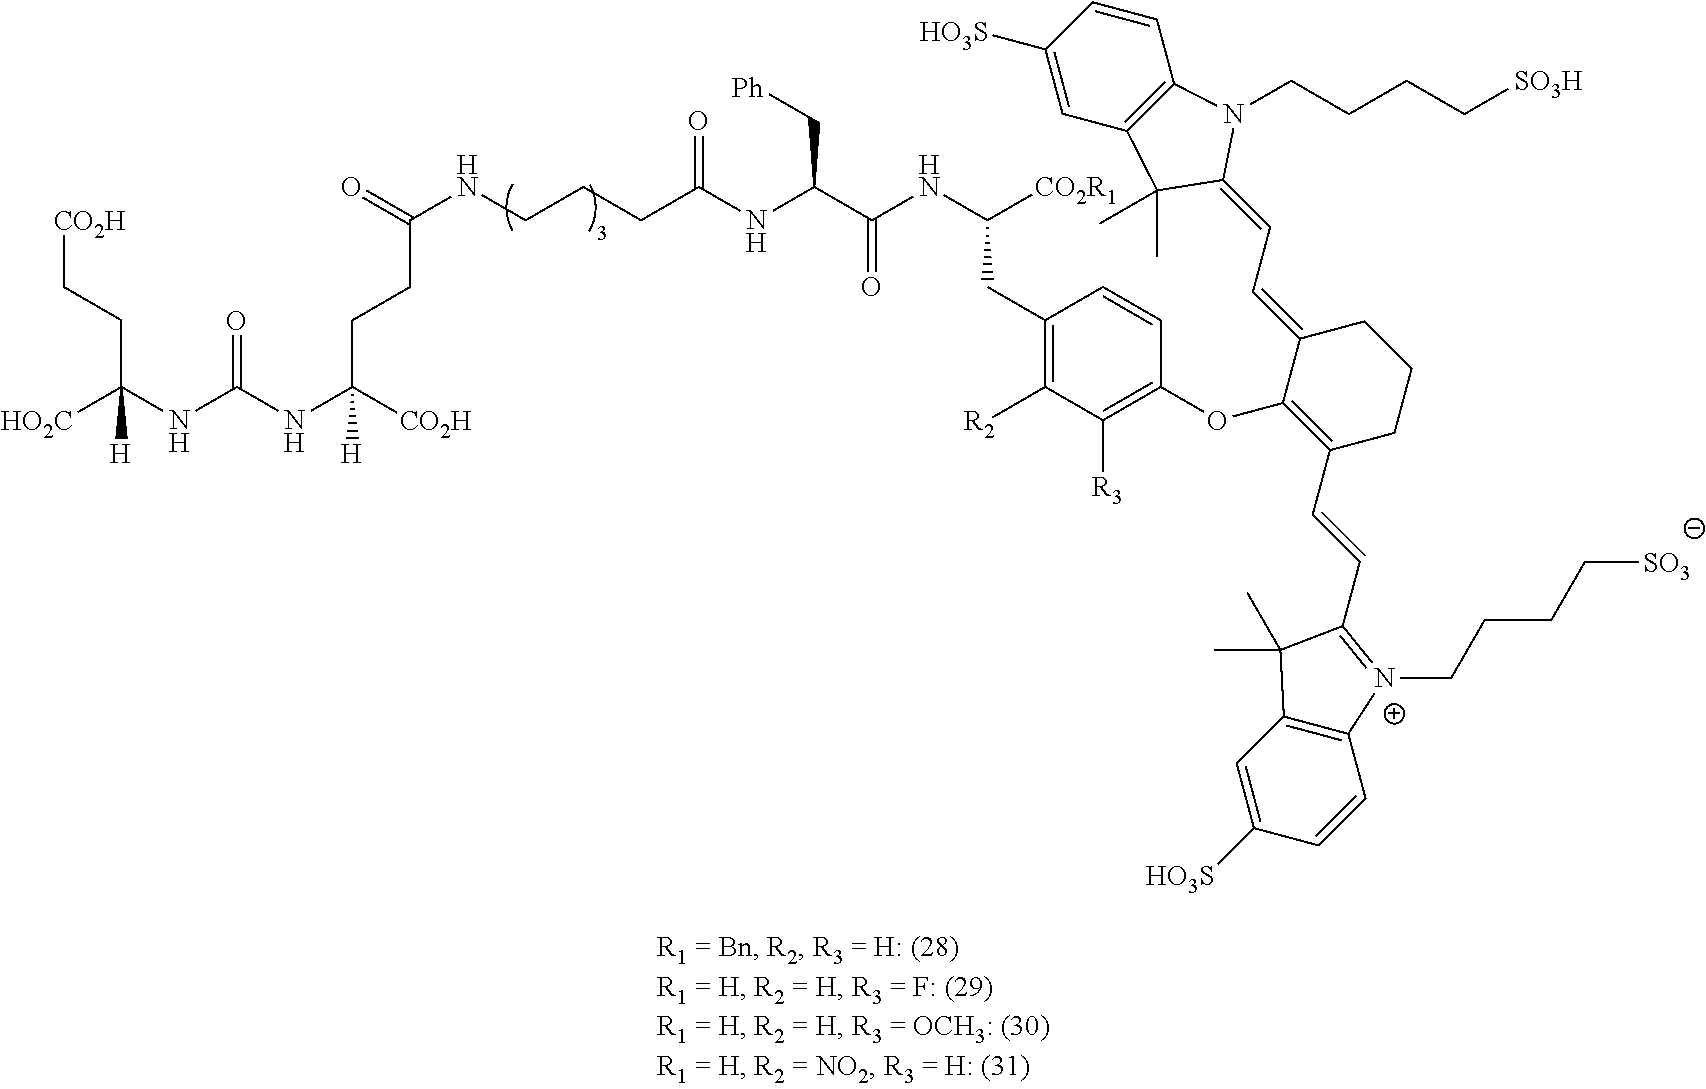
[HO2C]C(NC(NC([CO2H])(CCC(NCCCC(NC(C(NC([CO2R1])CC1=C([R2])C([R3])=C(OC2=C(C=CC3=[N+](CCCC[SO3])C4=C(C=C([HO3S])C=C4)C3(C)C)CCCC2=CC=C2C(C)(C)C3=C(C=CC([HO3S])=C3)N2CCCC[SO3H])C=C1)=O)C[Ph])=O)=O)[H])=O)(CC[CO2H])[H]
